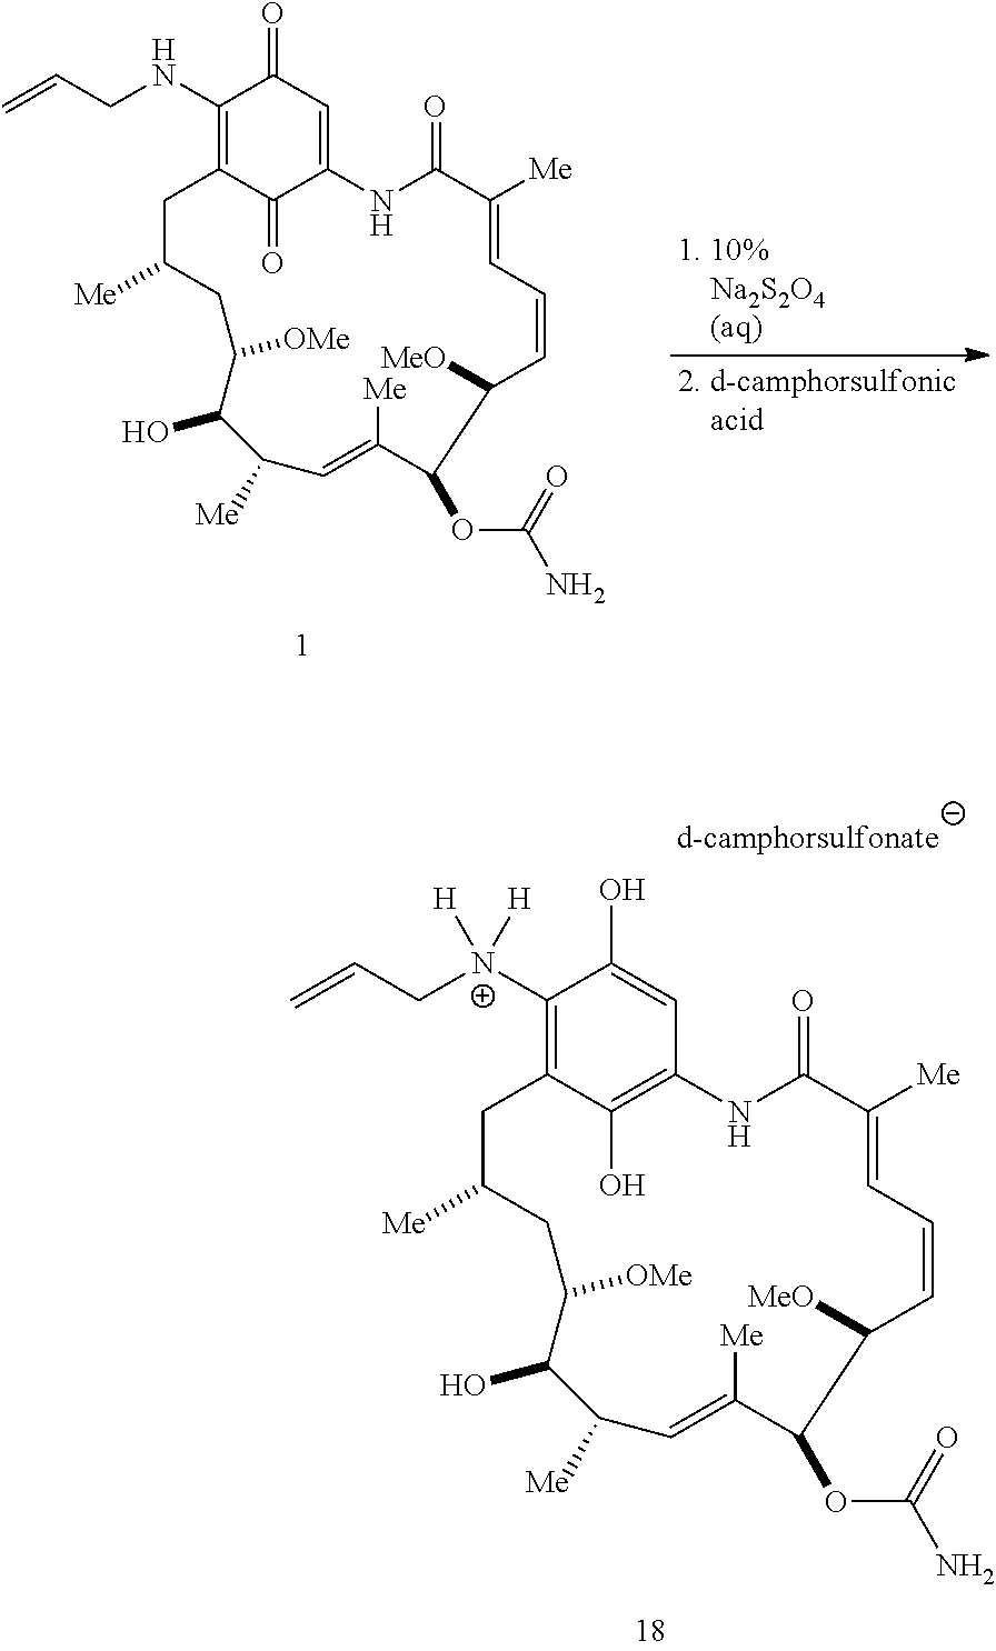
C1(NCC=C)=C2C(=O)C(=CC1=O)NC(=O)C([Me])=CC=CC([MeO])C(OC(=O)N)C([Me])=CC([Me])C(O)C([OMe])CC([Me])C2.C1([N+](CC=C)([H])[H])=C2C(O)=C(C=C1O)NC(=O)C([Me])=CC=CC([MeO])C(OC(=O)N)C([Me])=CC([Me])C(O)C([OMe])CC([Me])C2
